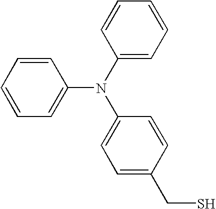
C1=CC=CC=C1N(C1=CC=CC=C1)C1=CC=C(CS)C=C1
